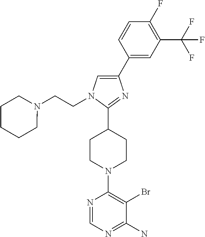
N1(CCN2C=C(C3=CC(C(F)(F)F)=C(F)C=C3)N=C2C2CCN(C3=C(Br)C(N)=NC=N3)CC2)CCCCC1
